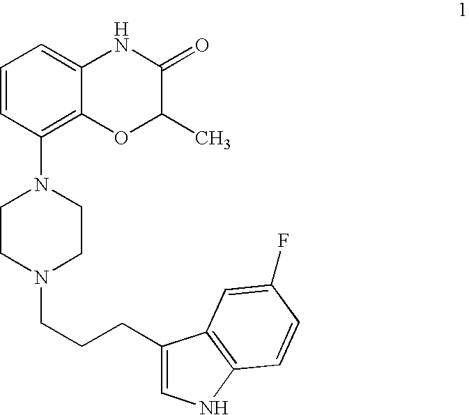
C1=CC(N2CCN(CCCC3=CNC4=C3C=C(F)C=C4)CC2)=C2C(=C1)NC(=O)C(C)O2
